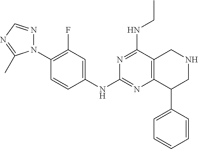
C1(N2N=CN=C2C)=C(F)C=C(NC2=NC3=C(C(NCC)=N2)CNCC3C2=CC=CC=C2)C=C1
